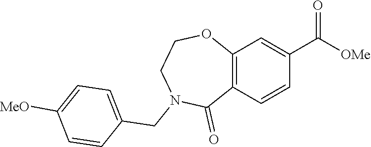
C12=C(C=CC(C([OMe])=O)=C1)C(=O)N(CC1=CC=C([MeO])C=C1)CCO2
